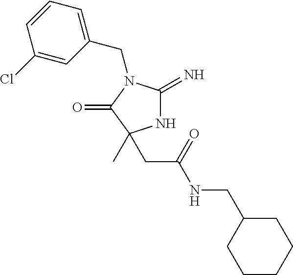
N1C(=N)N(CC2=CC=CC(Cl)=C2)C(=O)C1(C)CC(NCC1CCCCC1)=O
